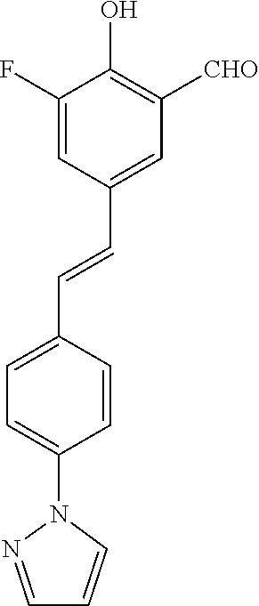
C(=CC1=CC([CHO])=C(O)C(F)=C1)C1=CC=C(N2N=CC=C2)C=C1
